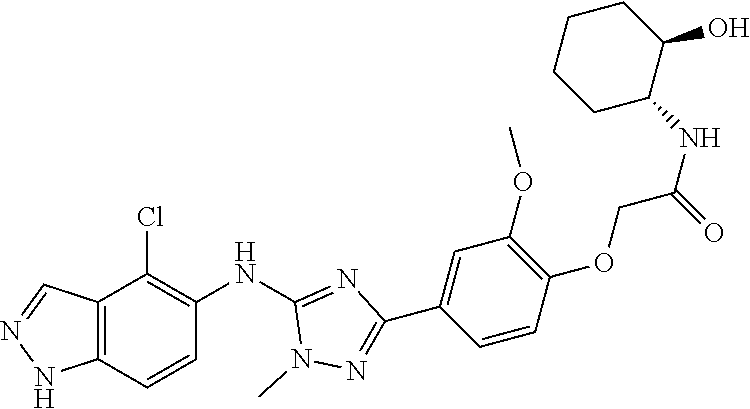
C12=C(C=CC(NC3=NC(C4=CC(OC)=C(OCC(NC5C(O)CCCC5)=O)C=C4)=NN3C)=C1Cl)NN=C2
